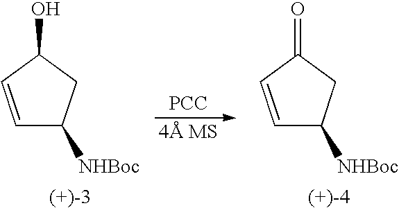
[PCC].[4 MS].C1=CC(=O)CC1[NHBoc].C1=CC(O)CC1[NHBoc]
